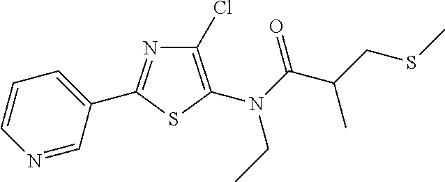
N1=CC(C2=NC(Cl)=C(N(C(C(CSC)C)=O)CC)S2)=CC=C1
